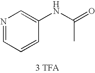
N1=CC=CC(NC(=O)C)=C1
